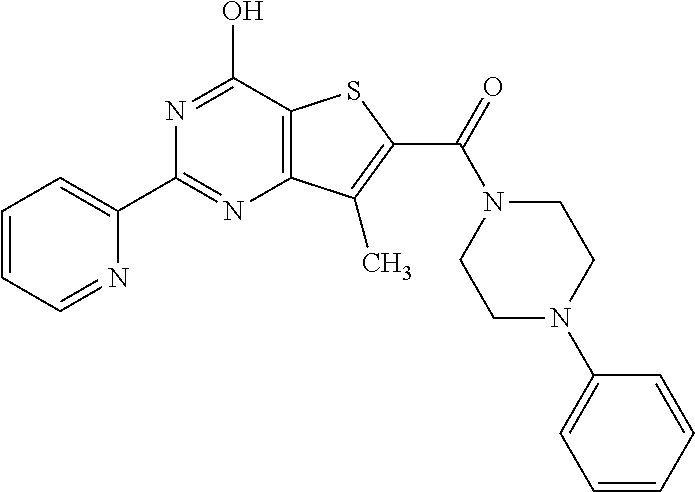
N1=C(C2=CC=CC=N2)N=C(O)C2=C1C(C)=C(C(N1CCN(C3=CC=CC=C3)CC1)=O)S2
